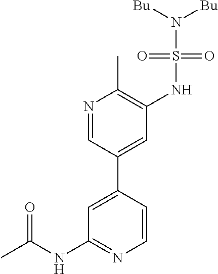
C1=CC(C2=CC(NS(N([Bu])[Bu])(=O)=O)=C(C)N=C2)=CC(NC(C)=O)=N1
